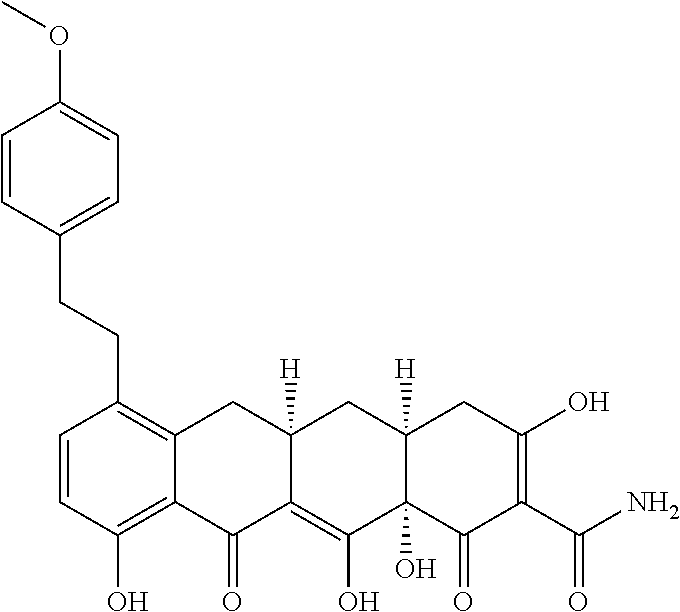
C1=CC(O)=C2C(=C1CCC1=CC=C(OC)C=C1)CC1([H])C(=C(O)C3(O)C([H])(C1)CC(O)=C(C(N)=O)C3=O)C2=O
